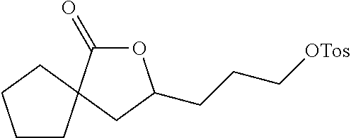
C(CC[OTos])C1OC(=O)C2(C1)CCCC2
